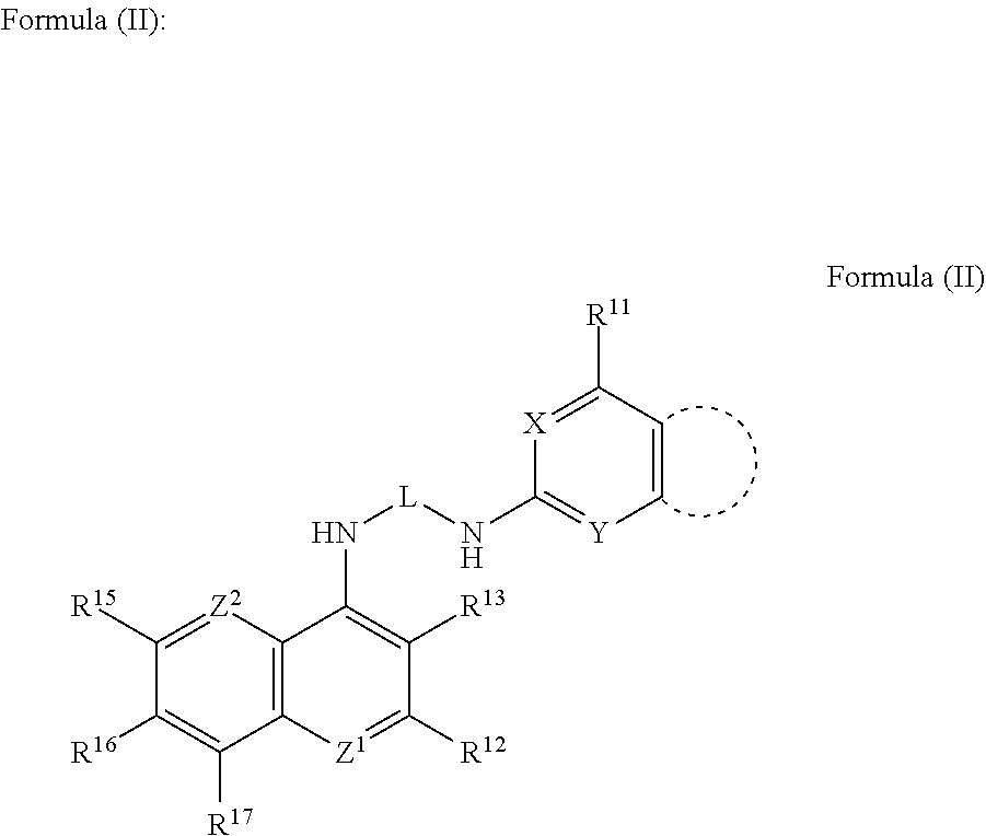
C12=C([Z2]=C([R15])C([R16])=C1[R17])C(N[L]NC1=[Y]C=CC([R11])=[X]1)=C([R13])C([R12])=[Z1]2
